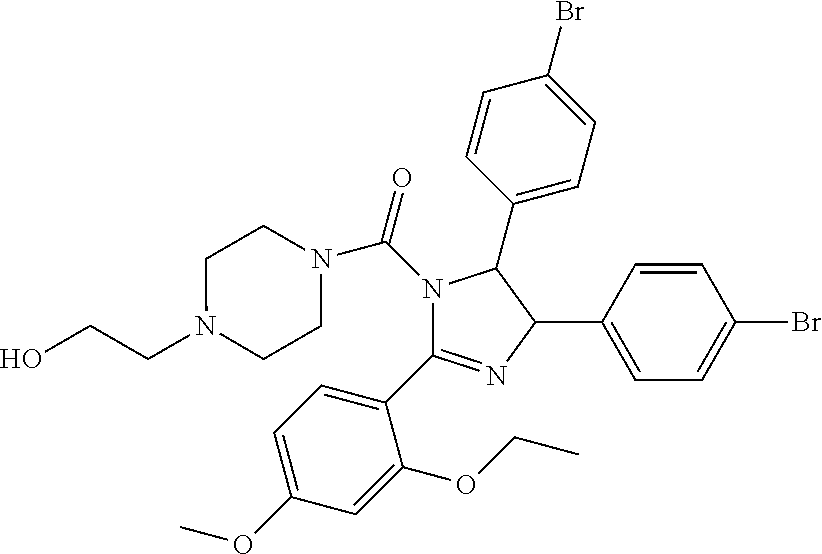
C1(C2=CC=C(OC)C=C2OCC)=NC(C2=CC=C(Br)C=C2)C(C2=CC=C(Br)C=C2)N1C(=O)N1CCN(CCO)CC1
